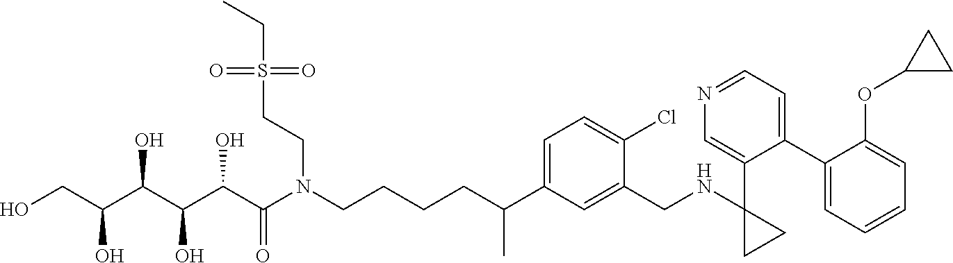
C(CCCN(C(C(C(C(C(CO)O)O)O)O)=O)CCS(=O)(=O)CC)C(C)C1=CC=C(Cl)C(CNC2(C3=CN=CC=C3C3=CC=CC=C3OC3CC3)CC2)=C1
